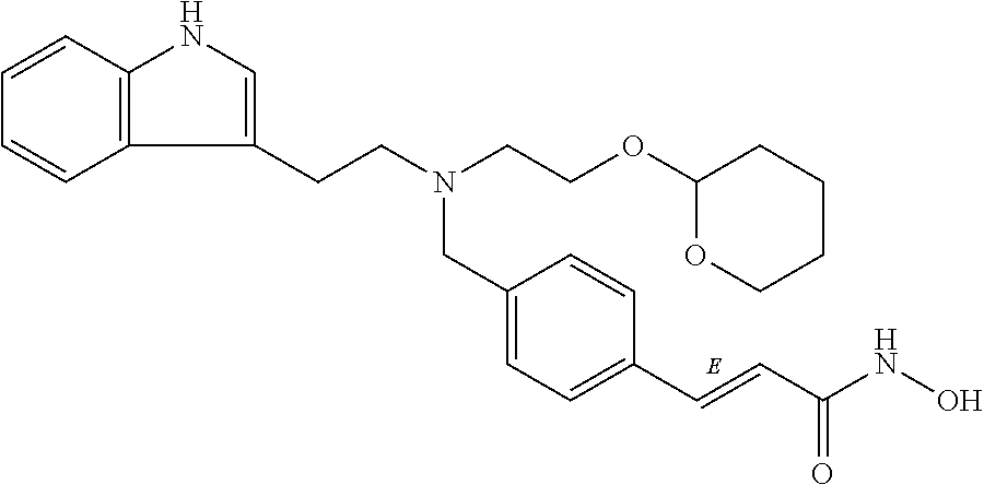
C1(CN(CCC2=CNC3=C2C=CC=C3)CCOC2OCCCC2)=CC=C(C=CC(NO)=O)C=C1
